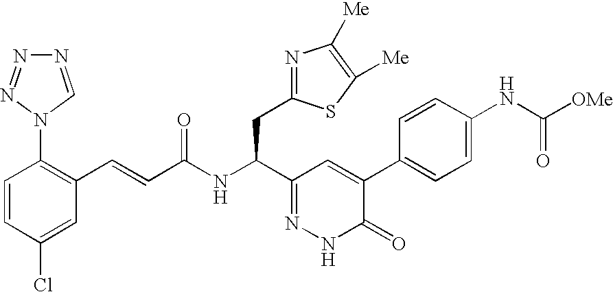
C1=CC(Cl)=CC(C=CC(NC(C2=NNC(=O)C(C3=CC=C(NC([OMe])=O)C=C3)=C2)CC2=NC([Me])=C([Me])S2)=O)=C1N1C=NN=N1
